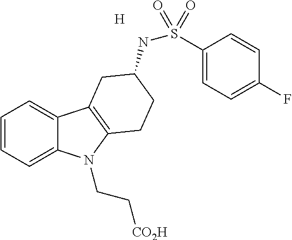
C1=CC=C2C(=C1)C1=C(N2CC[CO2H])CCC(NS(C2=CC=C(F)C=C2)(=O)=O)C1.[H]
